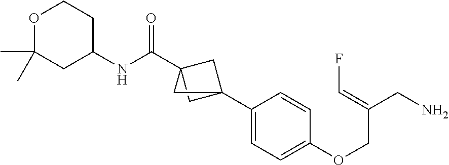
C1(C23CC(C(NC4CCOC(C)(C)C4)=O)(C2)C3)=CC=C(OCC(CN)=CF)C=C1
